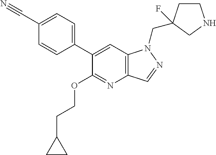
C1(C2=CC=C(C#N)C=C2)=CC2=C(N=C1OCCC1CC1)C=NN2CC1(F)CCNC1
